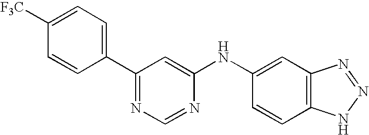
C1=CC(C2=NC=NC(NC3=CC4=C(C=C3)NN=N4)=C2)=CC=C1[F3C]
